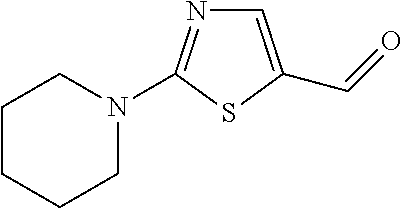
C1=C(C=O)SC(N2CCCCC2)=N1
